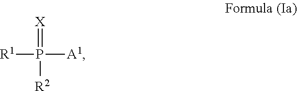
[X]=P([R1])([A1])[R2]
